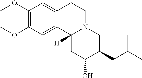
C12=CC(OC)=C(OC)C=C1C1([H])N(CC2)CC(CC(C)C)C(O)C1
